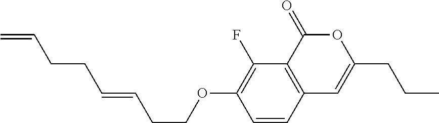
C1=CC2=C(C(F)=C1OCCC=CCCC=C)C(=O)OC(CCC)=C2
